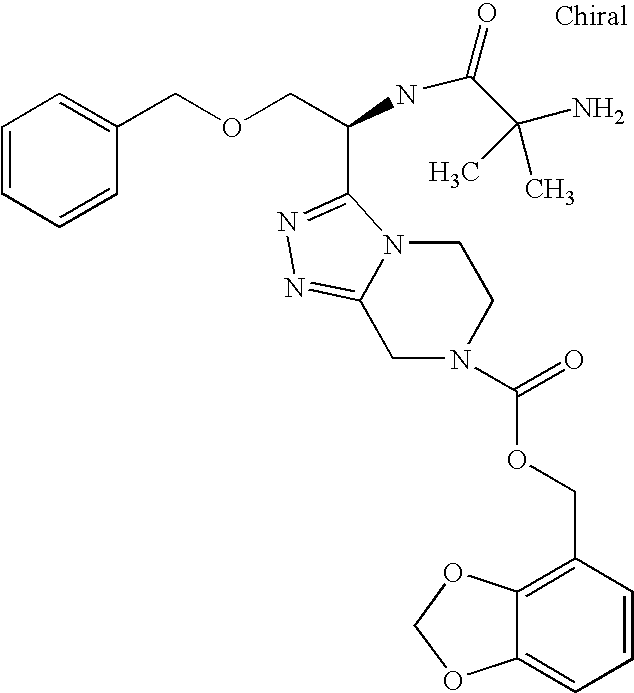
C1=CC=CC(COCC(NC(C(N)(C)C)=O)C2=NN=C3N2CCN(C(=O)OCC2=C4C(=CC=C2)OCO4)C3)=C1
